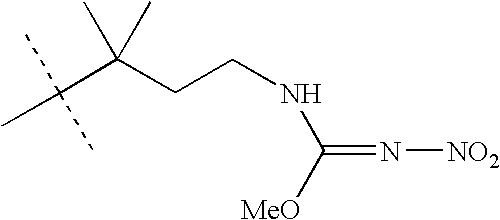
CC(C(CCNC(=N[NO2])[MeO])(C)C)(C)C
